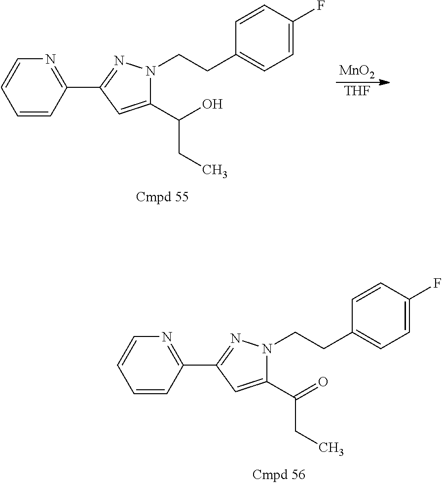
C1=CC(C2=NN(CCC3=CC=C(F)C=C3)C(C(=O)CC)=C2)=NC=C1.C1=CC(C2=NN(CCC3=CC=C(F)C=C3)C(C(O)CC)=C2)=NC=C1.[MnO2].[THF]
